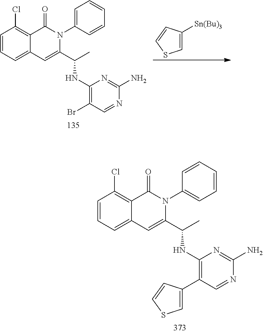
C1=CC=C2C(=C1Cl)C(=O)N(C1=CC=CC=C1)C(C(C)NC1=C(C3=CSC=C3)C=NC(N)=N1)=C2.C1=C([Sn(Bu)3])C=CS1.C1=CC=C2C(=C1Cl)C(=O)N(C1=CC=CC=C1)C(C(C)NC1=C(Br)C=NC(N)=N1)=C2
